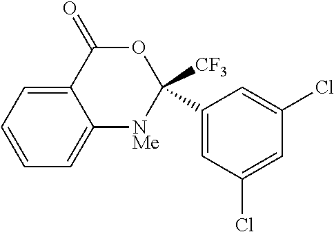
C1=CC=C2C(=C1)[NMe]C([CF3])(C1=CC(Cl)=CC(Cl)=C1)OC2=O
